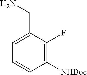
C1=C(CN)C(F)=C([NHBoc])C=C1
